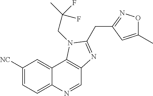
C1([NC])=CC=C2C(=C1)C1=C(C=N2)N=C(CC2=NOC(C)=C2)N1CC(C)(F)F
